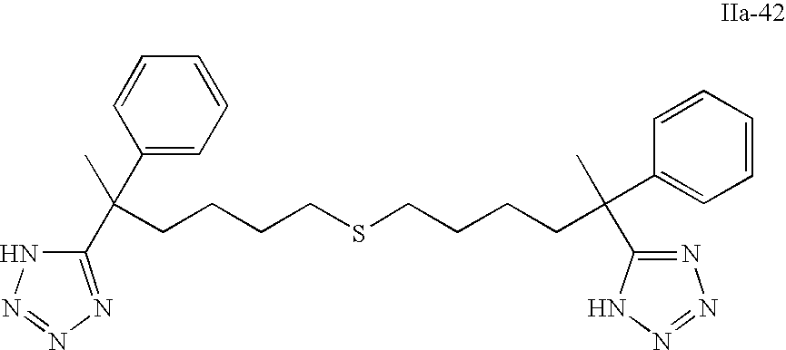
C(CSCCCCC(C1=CC=CC=C1)(C1=NN=NN1)C)CCC(C1=CC=CC=C1)(C)C1=NN=NN1
